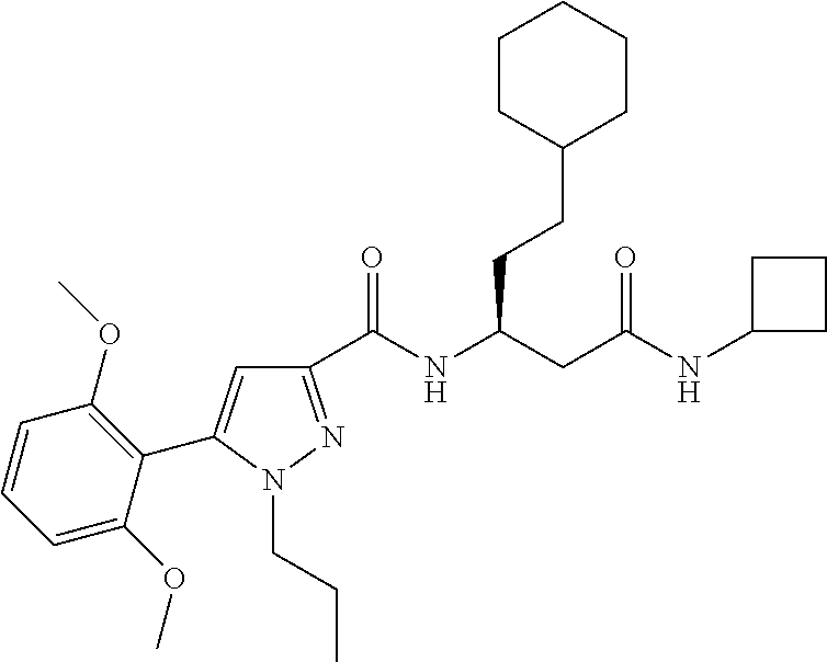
C1(C(NC(CC(NC2CCC2)=O)CCC2CCCCC2)=O)=NN(CCC)C(C2=C(OC)C=CC=C2OC)=C1
